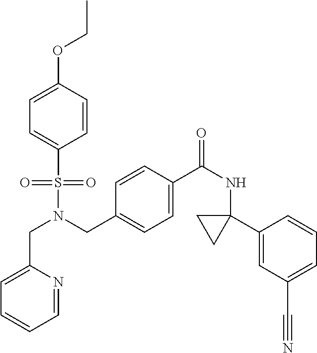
C1=C(CN(S(=O)(=O)C2=CC=C(OCC)C=C2)CC2=CC=C(C(NC3(C4=CC(C#N)=CC=C4)CC3)=O)C=C2)N=CC=C1
